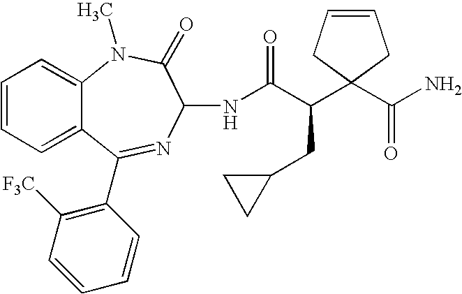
C1=CC=C2C(=C1)N(C)C(=O)C(NC(C(CC1CC1)C1(C(N)=O)CC=CC1)=O)N=C2C1=C([F3C])C=CC=C1
